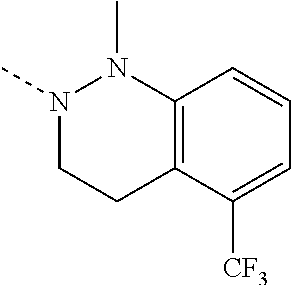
N1(C)CCC2=C(N1C)C=CC=C2[CF3]
